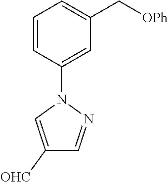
C1=CC(N2N=CC([OHC])=C2)=CC(C[OPh])=C1
